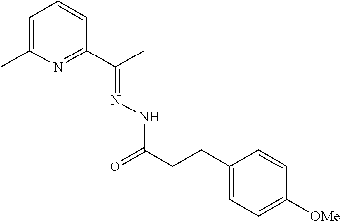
C1=C(C)N=C(C(C)=NNC(=O)CCC2=CC=C([OMe])C=C2)C=C1
